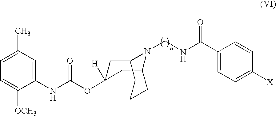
C12CC(OC(NC3=CC(C)=CC=C3[OCH3])=O)([H])CC(CCC1)N2CNC(C1=CC=C([X])C=C1)=O
